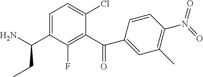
C1(C(C2=CC(C)=C(N(=O)=O)C=C2)=O)=C(F)C(C(N)CC)=CC=C1Cl
